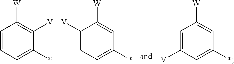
C1=CC=C(*)C([V])=C1[W].C1([V])=CC=C(*)C=C1[W].C1=C([V])C=C(*)C=C1[W]
